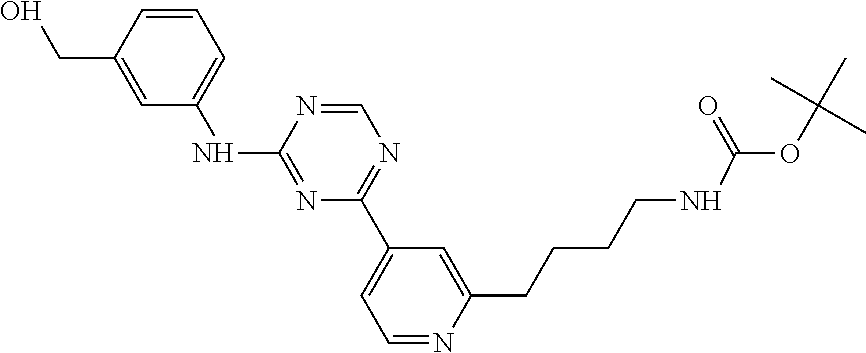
C1=CC(CO)=CC(NC2=NC(C3=CC=NC(CCCCNC(OC(C)(C)C)=O)=C3)=NC=N2)=C1
